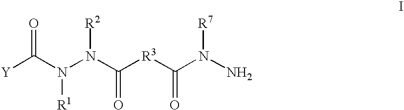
[Y]C(N(N(C([R3]C(=O)N(N)[R7])=O)[R2])[R1])=O
